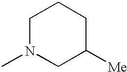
C1N(C)CC([Me])CC1
